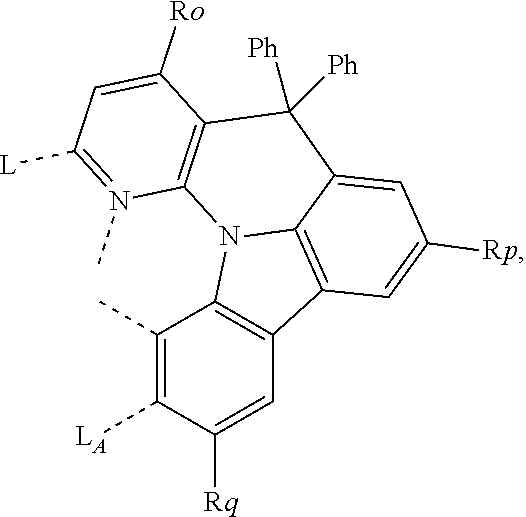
C12=C(C3=C4N1C1=C(C([Ro])=CC([L])=N1C)C([Ph])([Ph])C4=CC([Rp])=C3)C=C([Rq])C([LA])=C2C
